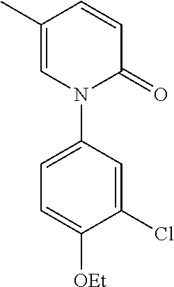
C1=C(C)C=CC(=O)N1C1=CC=C([OEt])C(Cl)=C1
